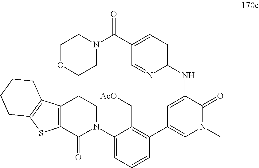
C12=C(C(=O)N(C3=CC=CC(C4=CN(C)C(=O)C(NC5=CC=C(C(N6CCOCC6)=O)C=N5)=C4)=C3C[AcO])CC1)SC1=C2CCCC1
